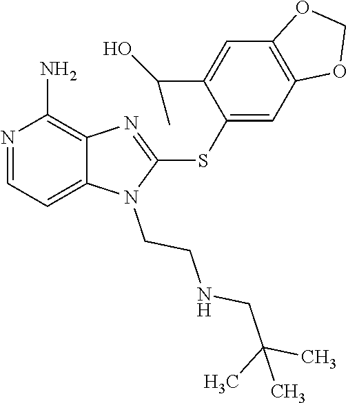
C12=CC=NC(N)=C1N=C(SC1=CC3=C(C=C1C(C)O)OCO3)N2CCNCC(C)(C)C
